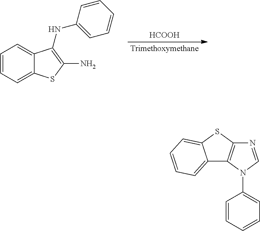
C1=CC=C2C(=C1)C(NC1=CC=CC=C1)=C(N)S2.[HCOOH].C12=CC=CC=C1SC1=C2N(C2=CC=CC=C2)C=N1
